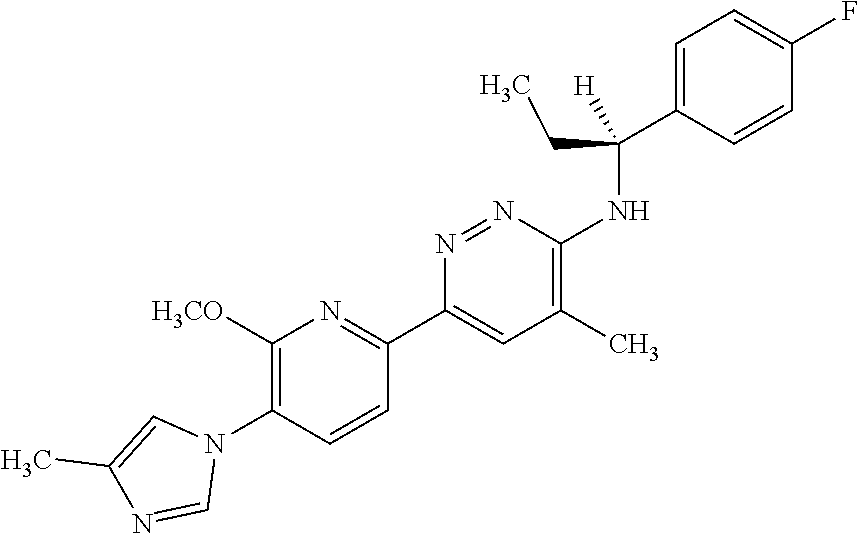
C1=C(C(NC2=C(C)C=C(C3=NC([H3CO])=C(N4C=C(C)N=C4)C=C3)N=N2)(CC)[H])C=CC(F)=C1
